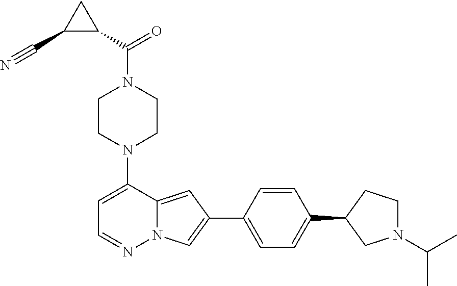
N1(C2=CC=NN3C2=CC(C2=CC=C(C4CN(C(C)C)CC4)C=C2)=C3)CCN(C(C2CC2C#N)=O)CC1
